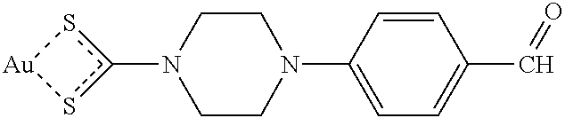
c1(N2CCN(C3=CC=C(C=O)C=C3)CC2)s[Au]s1
